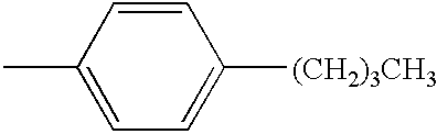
C1=CC(C)=CC=C1[(CH2)3CH3]
